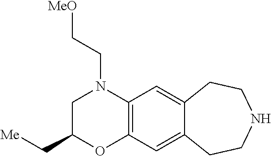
N1(CC[MeO])CC(C[Me])OC2=C1C=C1C(=C2)CCNCC1
